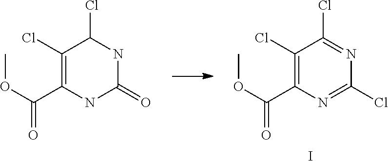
C1(Cl)=C(C(OC)=O)N=C(Cl)N=C1Cl.I.C1(Cl)=C(C(OC)=O)NC(=O)NC1Cl
